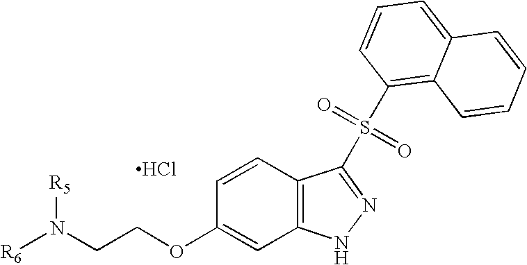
C1=CC(OCCN([R6])[R5])=CC2=C1C(S(=O)(=O)C1=C3C(=CC=C1)C=CC=C3)=NN2.Cl
